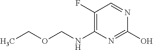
C1(F)=C(NCOCC)N=C(O)N=C1
